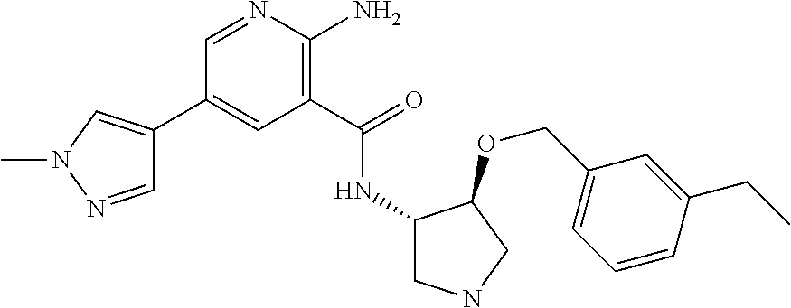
C1(C2=CN(C)N=C2)=CC(C(=O)NC2CNCC2OCC2=CC=CC(CC)=C2)=C(N)N=C1
